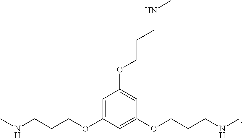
C1(OCCCNC)=CC(OCCCNC)=CC(OCCCNC)=C1
